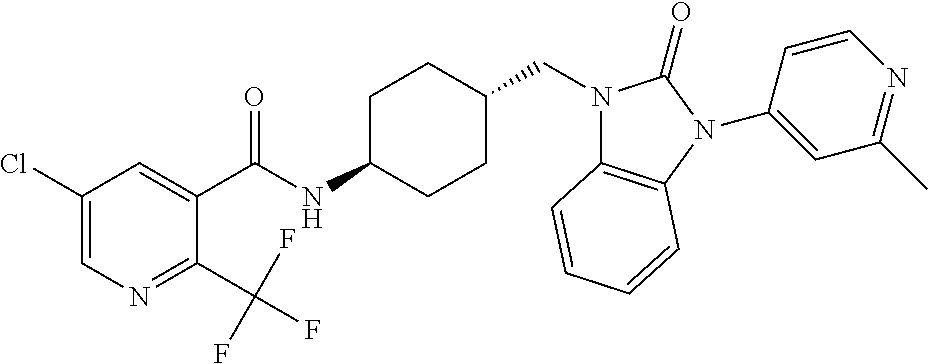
C1(Cl)=CN=C(C(F)(F)F)C(C(NC2CCC(CN3C4=C(N(C5=CC(C)=NC=C5)C3=O)C=CC=C4)CC2)=O)=C1
